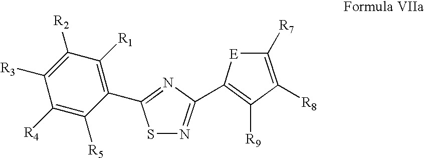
C1([R3])=C([R2])C([R1])=C(C2=NC(C3=C([R9])C([R8])=C([R7])[E]3)=NS2)C([R5])=C1[R4]
